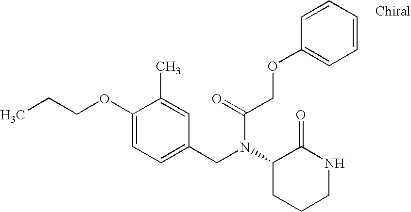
C1(CN(C(COC2=CC=CC=C2)=O)C2CCCNC2=O)=CC=C(OCCC)C(C)=C1
